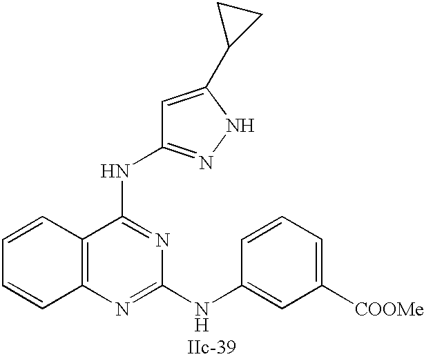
C12=C(N=C(NC3=CC([COOMe])=CC=C3)N=C1NC1=NNC(C3CC3)=C1)C=CC=C2
